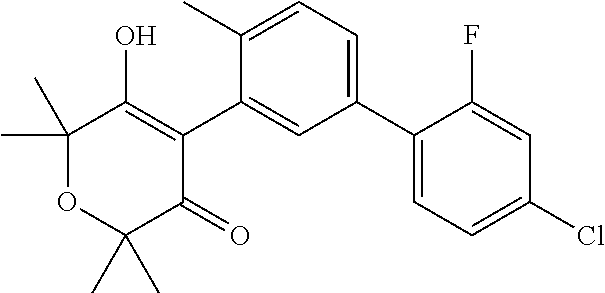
C1(C2=CC=C(C)C(C3=C(O)C(C)(C)OC(C)(C)C3=O)=C2)=CC=C(Cl)C=C1F
